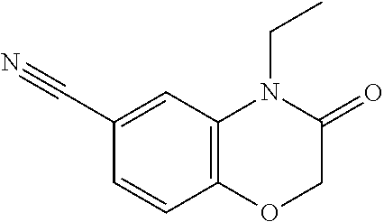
N#CC1=CC2=C(C=C1)OCC(=O)N2CC
